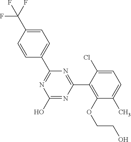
N1=C(C2=CC=C(C(F)(F)F)C=C2)N=C(C2=C(OCCO)C(C)=CC=C2Cl)N=C1O
